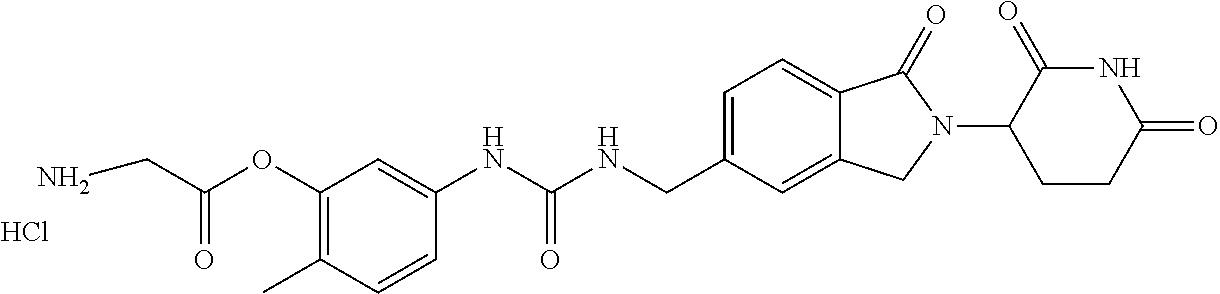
C1=CC(NC(NCC2=CC=C3C(=C2)CN(C2CCC(=O)NC2=O)C3=O)=O)=CC(OC(CN)=O)=C1C.Cl
